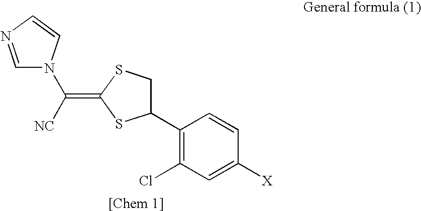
C1=NC=CN1C([NC])=C1SCC(C2=C(Cl)C=C([X])C=C2)S1
